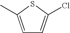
C1=C(C)SC(Cl)=C1
